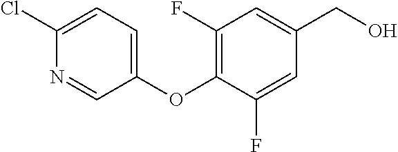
C1(Cl)=CC=C(OC2=C(F)C=C(CO)C=C2F)C=N1
